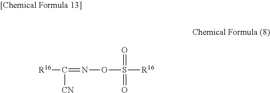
[R16]C([CN])=NOS(=O)(=O)[R16]
